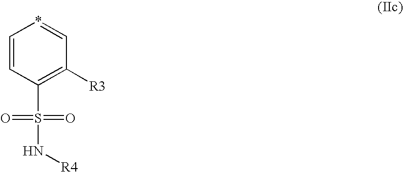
C1=CC(S(N[R4])(=O)=O)=C([R3])C=*1
